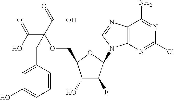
C1(O)C(F)C(N2C3=C(N=C2)C(N)=NC(Cl)=N3)OC1COC(C(=O)O)(CC1=CC(O)=CC=C1)C(O)=O
